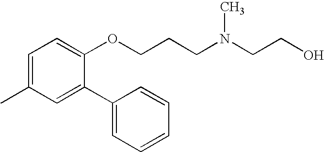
C1=C(C2=CC=CC=C2)C(OCCCN(CCO)C)=CC=C1C
